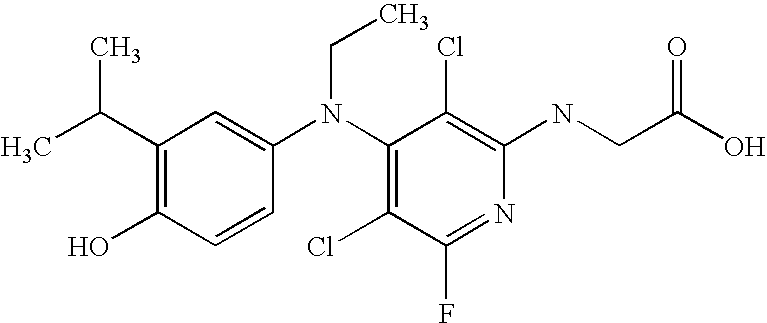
N(C1=C(Cl)C(N(C2=CC(C(C)C)=C(O)C=C2)CC)=C(Cl)C(F)=N1)CC(O)=O
